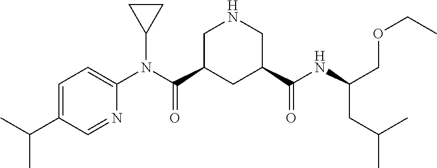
C1=C(C(C)C)C=NC(N(C(C2CC(C(NC(COCC)CC(C)C)=O)CNC2)=O)C2CC2)=C1
